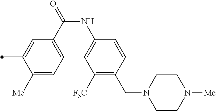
C1([Me])=CC=C(C(=O)NC2=CC([F3C])=C(CN3CCN([Me])CC3)C=C2)C=C1C
